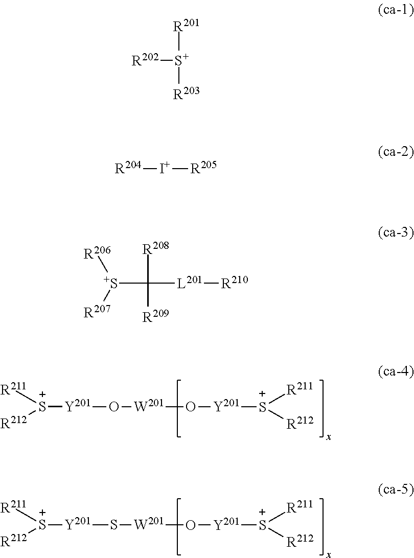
[S+]([Y201]O[W201]O[Y201][S+]([R211])[R212])([R211])[R212].[S+]([Y201]S[W201]O[Y201][S+]([R211])[R212])([R211])[R212].[R202][S+]([R201])[R203].[R204][I+][R205].[R206][S+]([R207])C([R208])([R209])[L201][R210]
